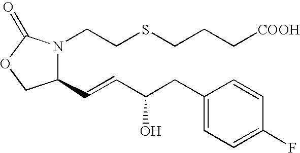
C1(C=CC(CC2=CC=C(F)C=C2)O)N(CCSCCC[COOH])C(=O)OC1
